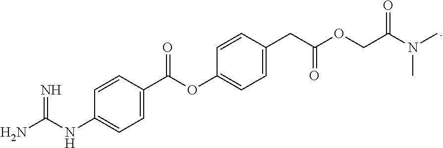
C1=CC(C(OC2=CC=C(CC(OCC(N(C)C)=O)=O)C=C2)=O)=CC=C1NC(N)=N
